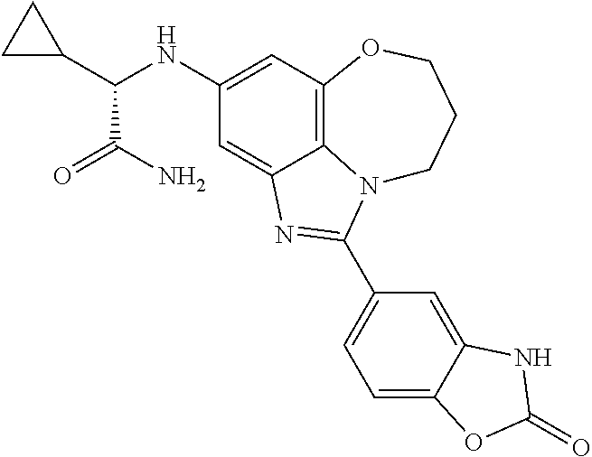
C1(NC(C2CC2)C(=O)N)=CC2=C3C(=C1)N=C(C1=CC=C4C(=C1)NC(=O)O4)N3CCCO2
